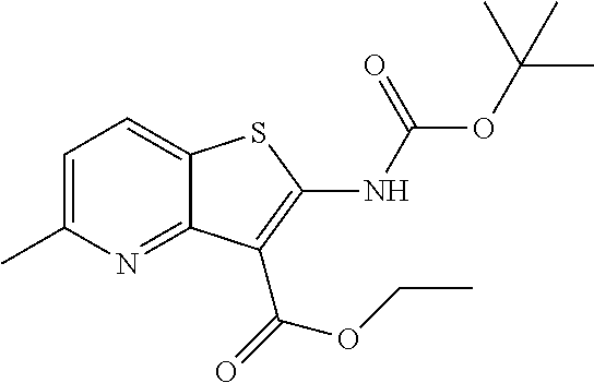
C1=C(C)N=C2C(=C1)SC(NC(OC(C)(C)C)=O)=C2C(=O)OCC
